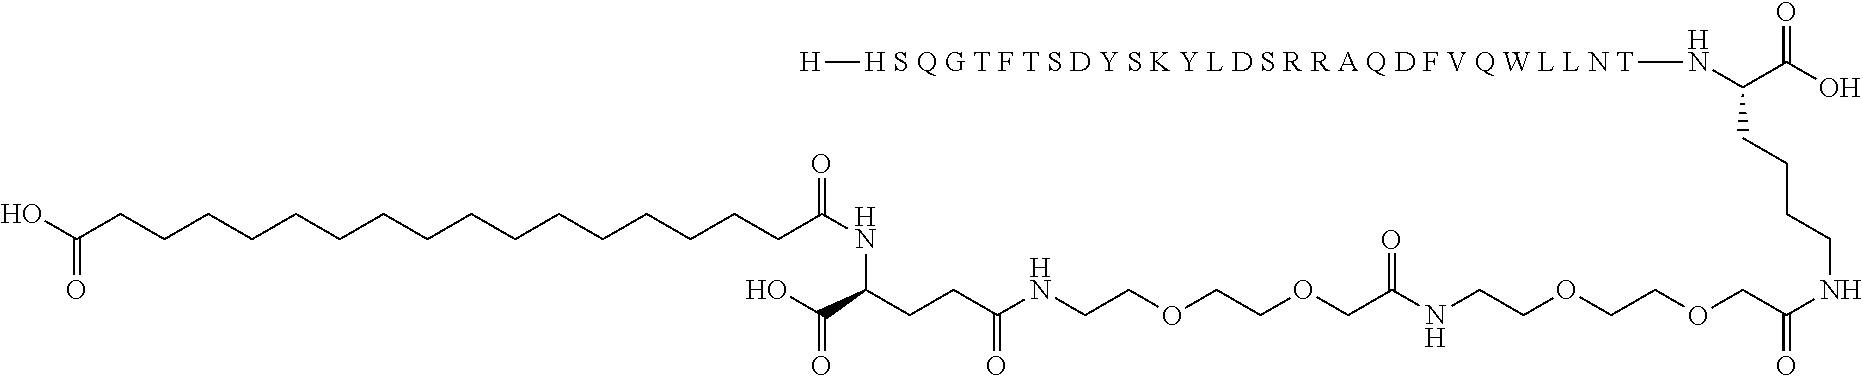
OC(CCCCCCCCCCCCCCCCC(NC(CCC(NCCOCCOCC(=O)NCCOCCOCC(NCCCCC(N[H S Q G T F T S D Y S K Y L D S R R A Q D F V Q W L L N T][H])C(=O)O)=O)=O)C(O)=O)=O)=O
